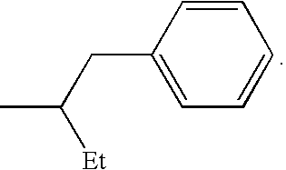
C1=CC(CC(C)[Et])=CC=C1
